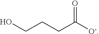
OCCCC([O-])=O
